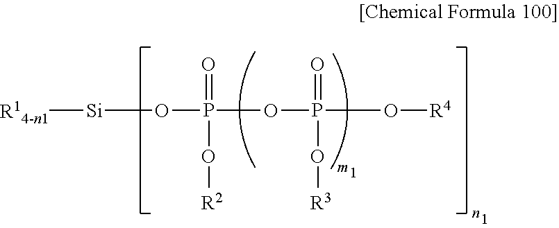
P(OP(O[R4])(O[R3])=O)(O[Si][R14-n1])(=O)O[R2]
